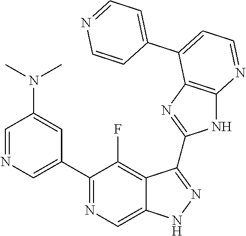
C1=NC=C(C2=NC=C3C(=C2F)C(C2=NC4=C(N2)N=CC=C4C2=CC=NC=C2)=NN3)C=C1N(C)C
